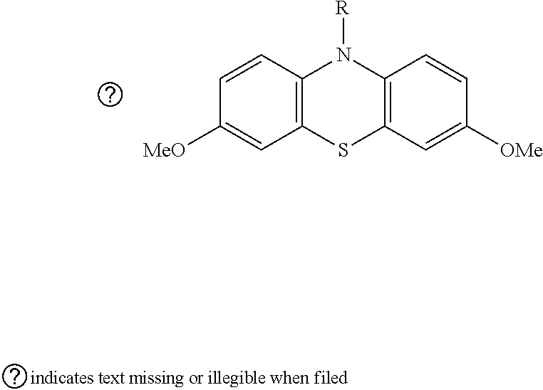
C1=CC2=C(C=C1[MeO])SC1=C(N2[R])C=CC([OMe])=C1
